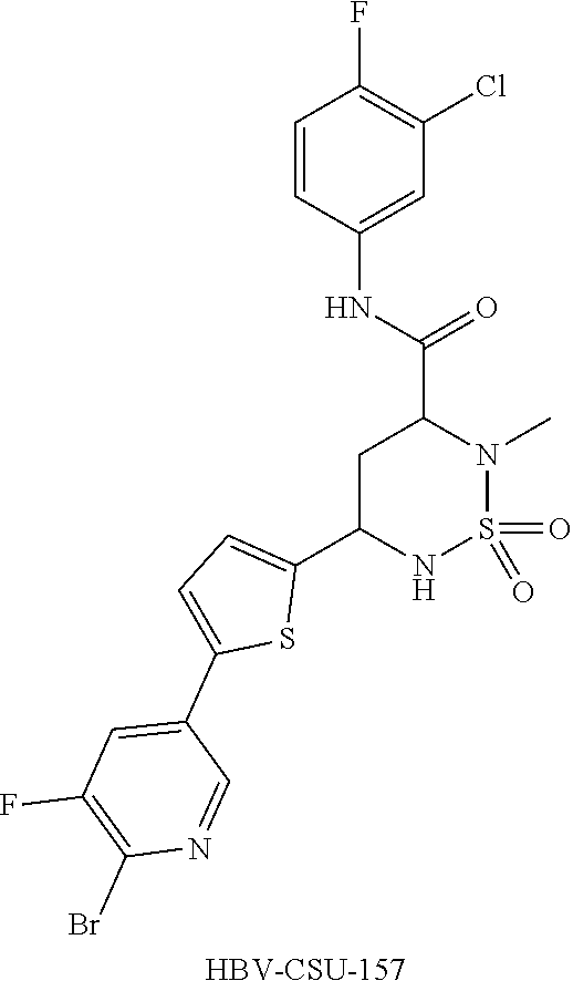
O=S1(=O)NC(C2=CC=C(C3=CC(F)=C(Br)N=C3)S2)CC(C(NC2=CC(Cl)=C(F)C=C2)=O)N1C.[HBV-CSU-157]
